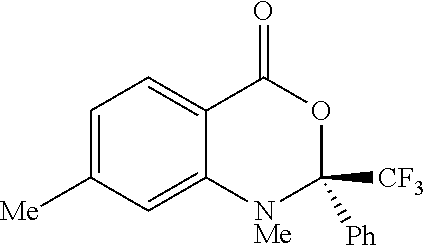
C1([CF3])([Ph])OC(=O)C2=CC=C([Me])C=C2[NMe]1
